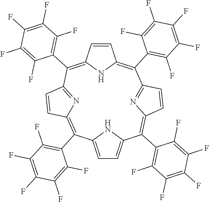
C12=CC=C(N1)C(C1=C(F)C(F)=C(F)C(F)=C1F)=C1C=CC(=N1)C(C1=C(F)C(F)=C(F)C(F)=C1F)=C1NC(=C(C3=C(F)C(F)=C(F)C(F)=C3F)C3=NC(=C2C2=C(F)C(F)=C(F)C(F)=C2F)C=C3)C=C1
